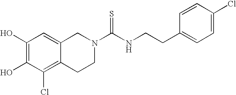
C1(O)=C(O)C(Cl)=C2C(=C1)CN(C(NCCC1=CC=C(Cl)C=C1)=S)CC2
